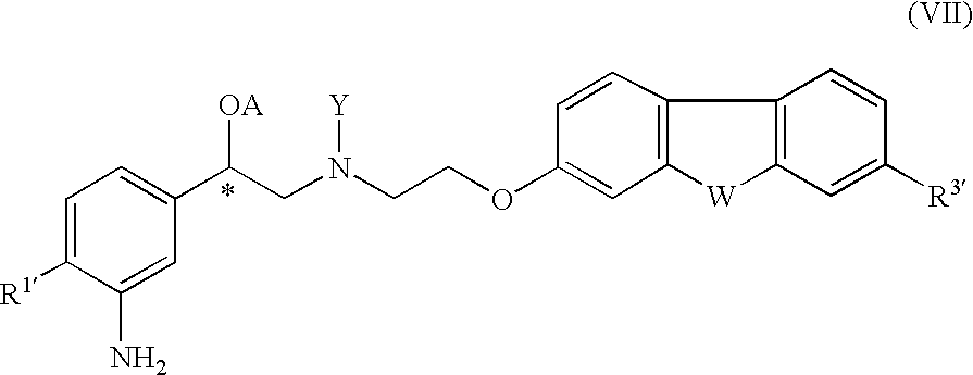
C1=C([R1])C(N)=CC(C([OA])CN([Y])CCOC2=CC3=C(C=C2)C2=C([W]3)C=C([R3])C=C2)=C1
